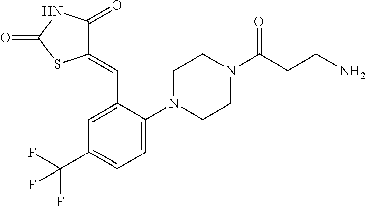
C1=C(N2CCN(C(CCN)=O)CC2)C(C=C2C(=O)NC(=O)S2)=CC(C(F)(F)F)=C1
